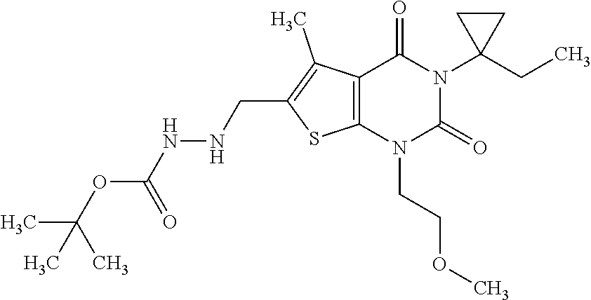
C12=C(N(CCOC)C(=O)N(C3(CC)CC3)C1=O)SC(CNNC(OC(C)(C)C)=O)=C2C
